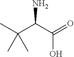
CC(C(C(=O)O)N)(C)C
